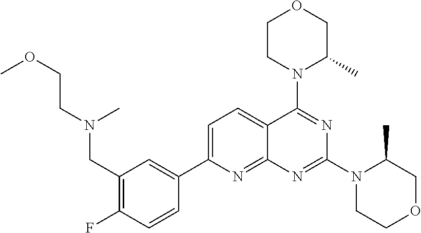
C1(CN(CCOC)C)=C(F)C=CC(C2=CC=C3C(=N2)N=C(N2CCOCC2C)N=C3N2C(C)COCC2)=C1
